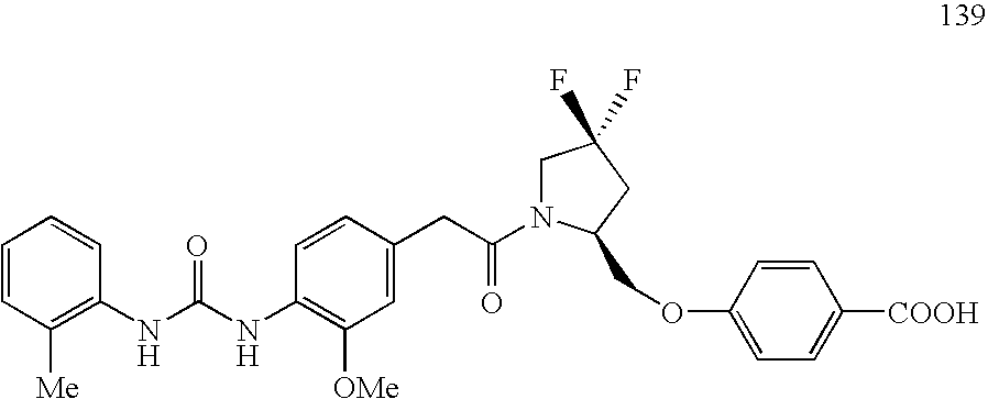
C1=CC([Me])=C(NC(NC2=C([OMe])C=C(CC(=O)N3CC(F)(F)CC3COC3=CC=C([COOH])C=C3)C=C2)=O)C=C1
